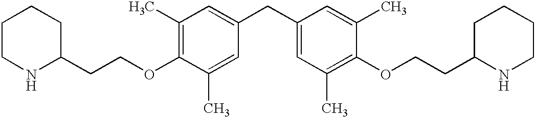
C1(C)=C(OCCC2CCCCN2)C(C)=CC(CC2=CC(C)=C(OCCC3NCCCC3)C(C)=C2)=C1
